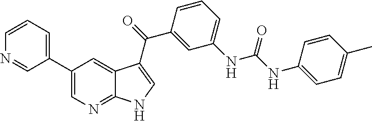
C1(C2=CC=CN=C2)=CN=C2C(=C1)C(C(C1=CC(NC(=O)NC3=CC=C(C)C=C3)=CC=C1)=O)=CN2
